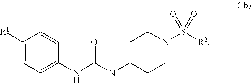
C1=C(NC(NC2CCN(S([R2])(=O)=O)CC2)=O)C=CC([R1])=C1
